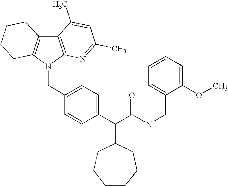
C12=C(N(CC3=CC=C(C(C(NCC4=CC=CC=C4OC)=O)C4CCCCCC4)C=C3)C3=C1CCCC3)N=C(C)C=C2C
